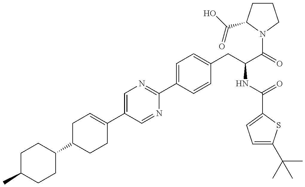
CC1CCC(C2CCC(C3=CN=C(C4=CC=C(CC(NC(=O)C5=CC=C(C(C)(C)C)S5)C(=O)N5C(C(=O)O)CCC5)C=C4)N=C3)=CC2)CC1
